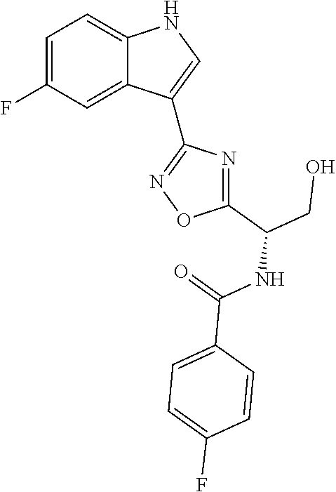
C1=C(F)C=C2C(=C1)NC=C2C1=NOC(C(CO)NC(=O)C2=CC=C(F)C=C2)=N1
